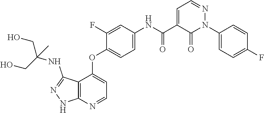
C12=C(N=CC=C1OC1=CC=C(NC(C3=CC=NN(C4=CC=C(F)C=C4)C3=O)=O)C=C1F)NN=C2NC(CO)(C)CO
